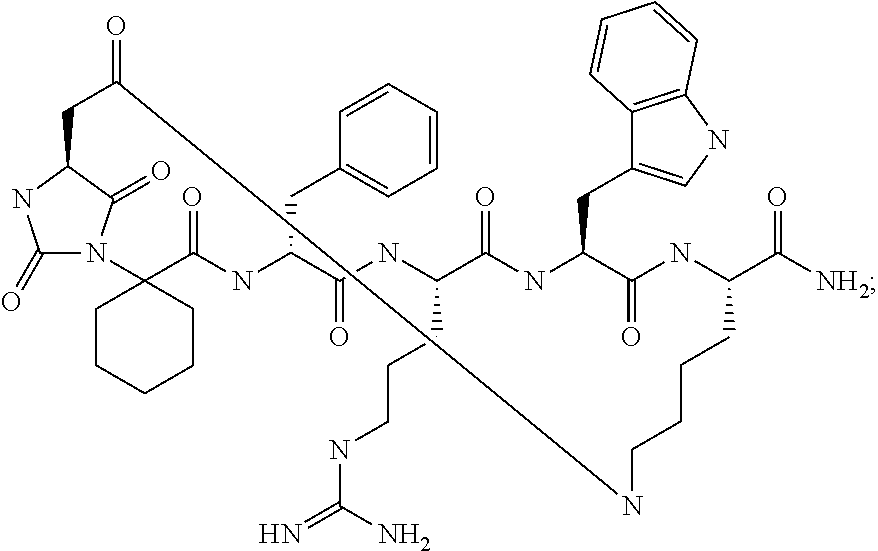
C1(=O)N2C(=O)C(N1)CC(=O)NCCCCC(C(=O)[NH2])NC(=O)C(CC1=CNC3=C1C=CC=C3)NC(=O)C(CCCNC(N)=N)NC(=O)C(CC1=CC=CC=C1)NC(=O)C21CCCCC1
